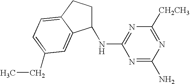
N1=C(N)N=C([CH2CH3])N=C1NC1CCC2=CC=C(CC)C=C12
